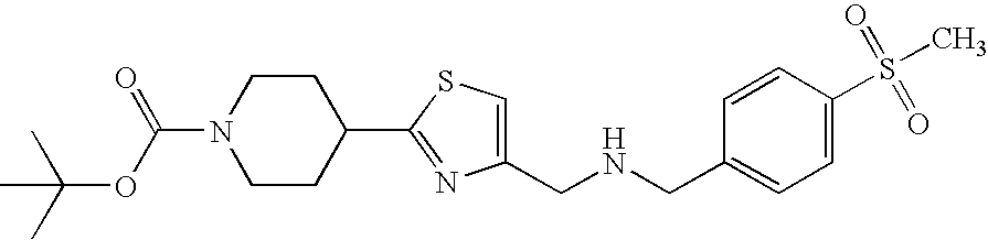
C1=CC(S(=O)(=O)C)=CC=C1CNCC1=CSC(C2CCN(C(OC(C)(C)C)=O)CC2)=N1
